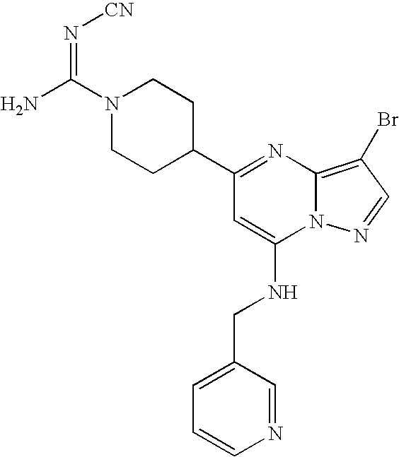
C1(C2=NC3=C(Br)C=NN3C(NCC3=CC=CN=C3)=C2)CCN(C(N)=N[CN])CC1
